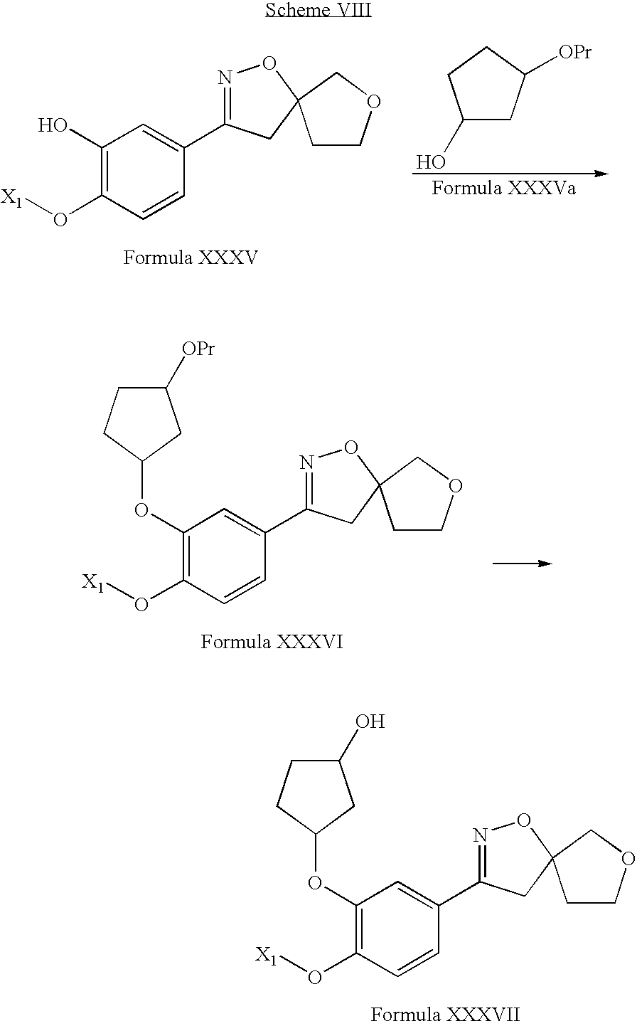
C1(O)=C(O[X1])C=CC(C2=NOC3(C2)CCOC3)=C1.C1(O)CC([OPr])CC1.C1(OC2CC([OPr])CC2)=C(O[X1])C=CC(C2=NOC3(C2)CCOC3)=C1.C1(OC2CC(O)CC2)=C(O[X1])C=CC(C2=NOC3(C2)CCOC3)=C1
